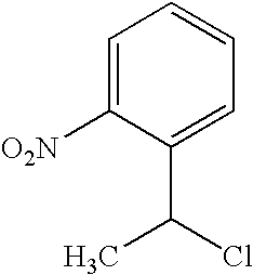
C1=C([O2N])C(C(Cl)C)=CC=C1
